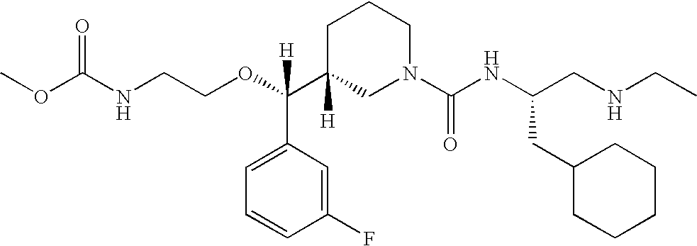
O=C(NCCOC(C1([H])CN(C(NC(CNCC)CC2CCCCC2)=O)CCC1)(C1=CC=CC(F)=C1)[H])OC
